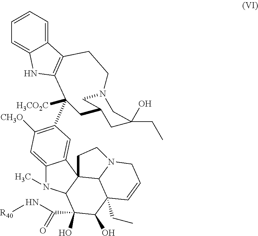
C12=CC([CH3O])=C(C3([H3CO2C])C4=C(C5=CC=CC=C5N4)CCN4CC(C3)CC(O)(CC)C4)C=C1C13C(N2C)C(C(=O)N[R40])(O)C(O)C2(CC)C1N(CC=C2)CC3
